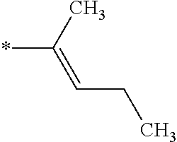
C(*)(C)=CCC
